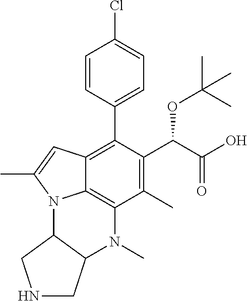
C1=CC(C2=C3C4=C(C(C)=C2C(C(O)=O)OC(C)(C)C)N(C)C2C(N4C(C)=C3)CNC2)=CC=C1Cl
